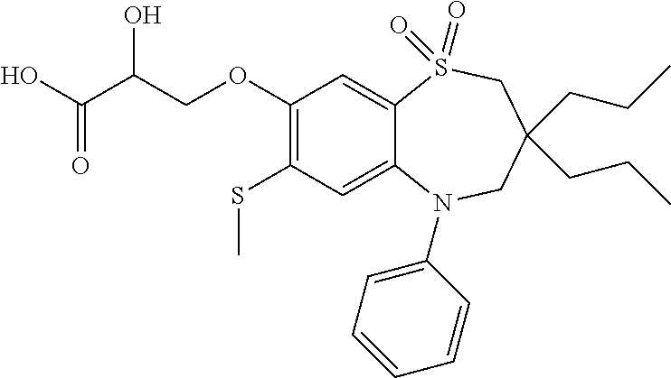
C1=CC=CC(N2C3=CC(SC)=C(OCC(C(O)=O)O)C=C3S(=O)(=O)CC(CCC)(CCC)C2)=C1
